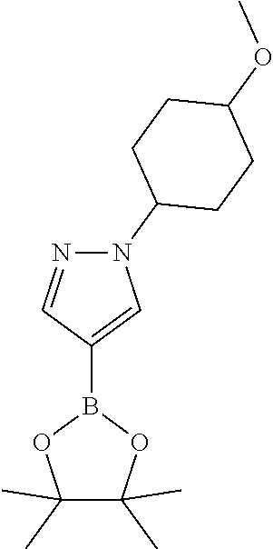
N1(C2CCC(OC)CC2)N=CC(B2OC(C)(C)C(C)(C)O2)=C1
